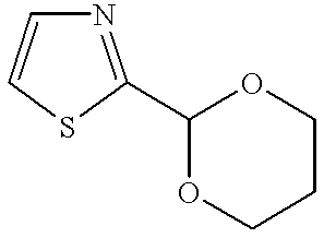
N1=C(C2OCCCO2)SC=C1
